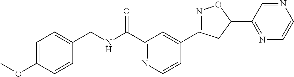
C1=CC(OC)=CC=C1CNC(C1=NC=CC(C2=NOC(C3=NC=CN=C3)C2)=C1)=O
